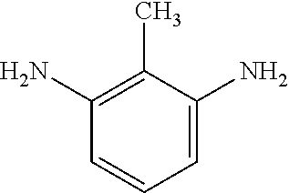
C1=CC=C(N)C(C)=C1N
